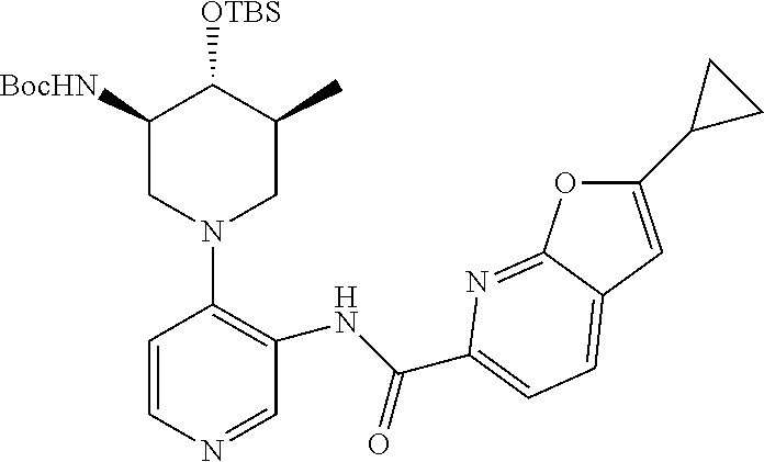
C1=CN=CC(NC(=O)C2=CC=C3C(=N2)OC(C2CC2)=C3)=C1N1CC(C)C([OTBS])C([BocHN])C1
